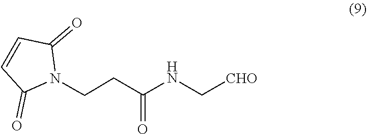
C1=CC(=O)N(CCC(=O)NC[CHO])C1=O
